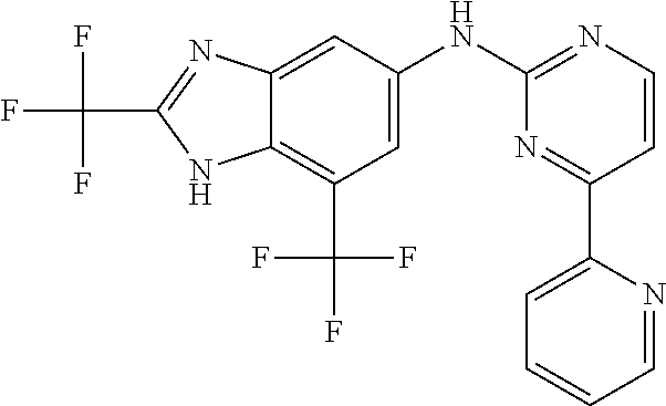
C12=C(C(F)(F)F)C=C(NC3=NC=CC(C4=CC=CC=N4)=N3)C=C1N=C(C(F)(F)F)N2
